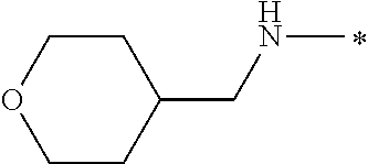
N(C)CC1CCOCC1
